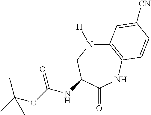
C12=C(NC(=O)C(NC(OC(C)(C)C)=O)CN1[H])C=CC([CN])=C2
